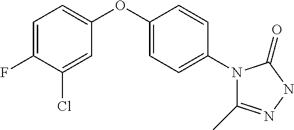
C1(Cl)=CC(OC2=CC=C(N3C(C)=NNC3=O)C=C2)=CC=C1F
